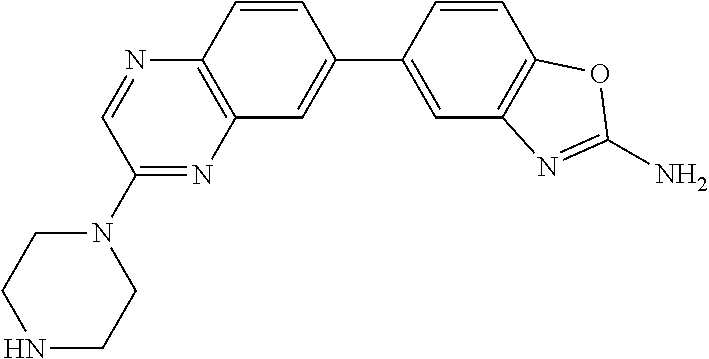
N1(C2=NC3=C(N=C2)C=CC(C2=CC4=C(C=C2)OC(N)=N4)=C3)CCNCC1
